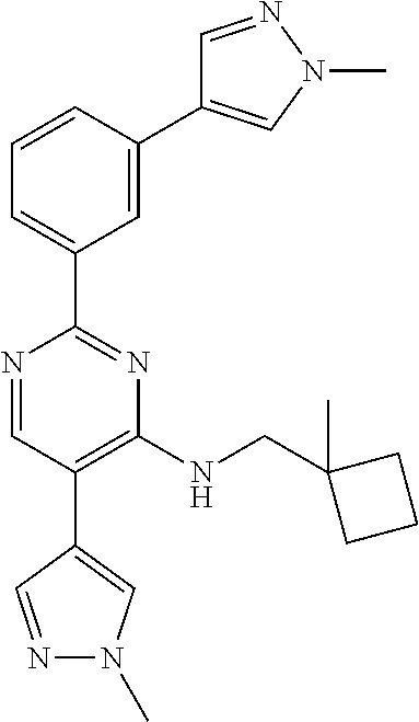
N1=CC(C2=CN(C)N=C2)=C(NCC2(C)CCC2)N=C1C1=CC=CC(C2=CN(C)N=C2)=C1
